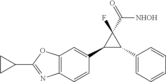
C12=C(C=CC(C3C(C4=CC=CC=C4)C3(F)C([NHOH])=O)=C1)N=C(C1CC1)O2
